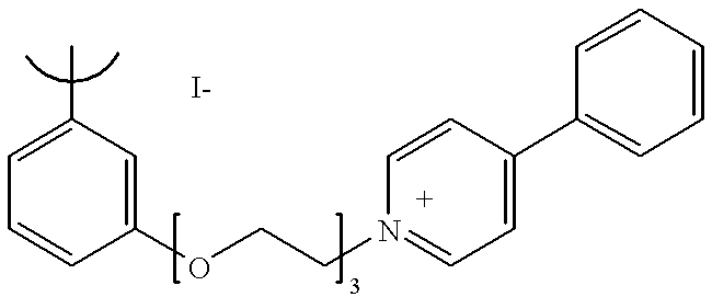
C1=C(C)C=C(OCCN2=CC=C(C3=CC=CC=C3)C=C2)C=C1
